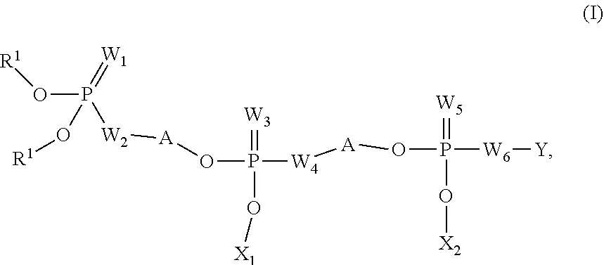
O(P(=[W1])(O[R1])[W2][A]OP([W4][A]OP([W6][Y])(=[W5])O[X2])(=[W3])O[X1])[R1]
